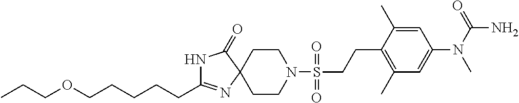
C1CN(S(=O)(=O)CCC2=C(C)C=C(N(C)C(=O)N)C=C2C)CCC12N=C(CCCCCOCCC)NC2=O
